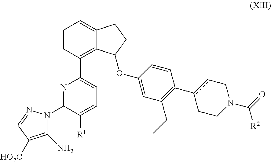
C1=CC(C2=CC=C([R1])C(N3C(N)=C([HO2C])C=N3)=N2)=C2C(=C1)CCC2OC1=CC(CC)=C(c2cCN(C(=O)[R2])CC2)C=C1
